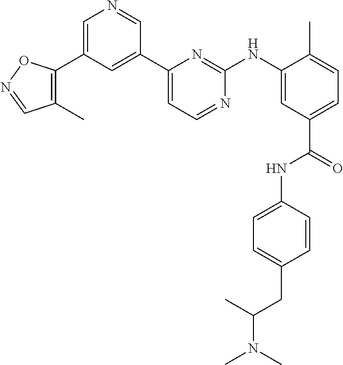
C1=C(C2=C(C)C=NO2)C=C(C2=CC=NC(NC3=CC(C(=O)NC4=CC=C(CC(N(C)C)C)C=C4)=CC=C3C)=N2)C=N1
